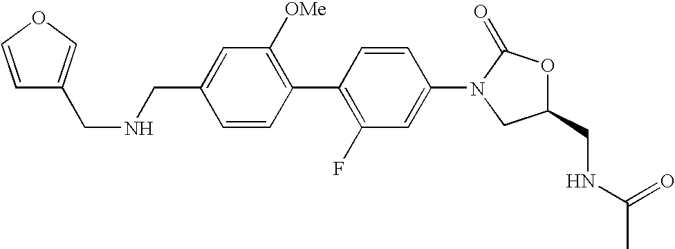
C1=C(CNCC2=COC=C2)C=CC(C2=C(F)C=C(N3CC(CNC(C)=O)OC3=O)C=C2)=C1[OMe]
